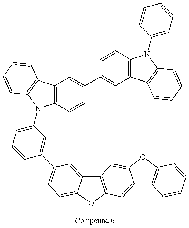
C12=C(C=CC(C3=CC4=C(C=C3)N(C3=CC=CC=C3)C3=C4C=CC=C3)=C1)N(C1=CC=CC(C3=CC=C4C(=C3)C3=C(O4)C=C4C(=C3)OC3=C4C=CC=C3)=C1)C1=C2C=CC=C1
